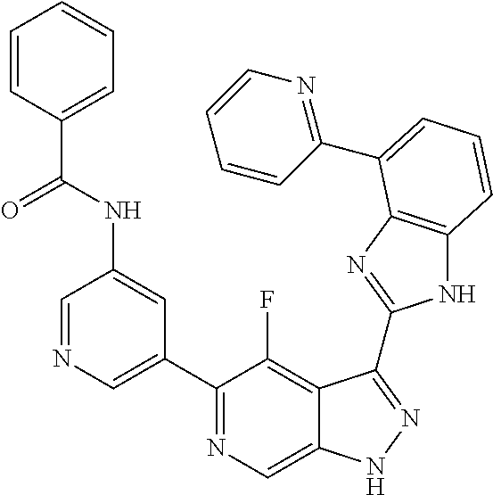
C1=NC=C(C2=NC=C3C(=C2F)C(C2=NC4=C(N2)C=CC=C4C2=NC=CC=C2)=NN3)C=C1NC(C1=CC=CC=C1)=O
